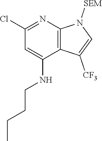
C1(NCCCC)=CC(Cl)=NC2=C1C([CF3])=CN2[SEM]
